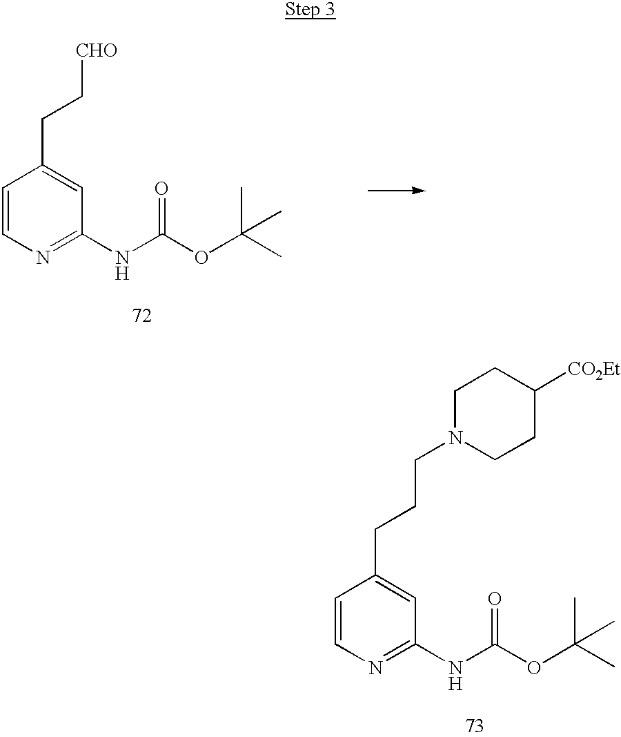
C1=CN=C(NC(OC(C)(C)C)=O)C=C1CCCN1CCC([CO2Et])CC1.C1=CN=C(NC(OC(C)(C)C)=O)C=C1CC[CHO]
